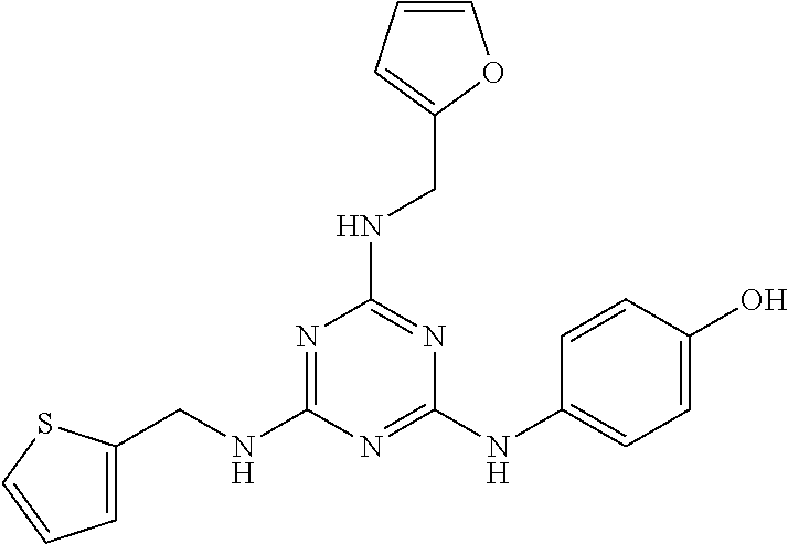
C1=C(CNC2=NC(NCC3=CC=CO3)=NC(NC3=CC=C(O)C=C3)=N2)SC=C1
